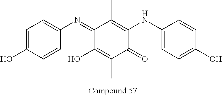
C1(=NC2=CC=C(O)C=C2)C(O)=C(C)C(=O)C(NC2=CC=C(O)C=C2)=C1C
